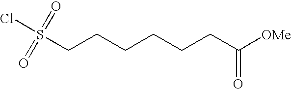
ClS(CCCCCCC([OMe])=O)(=O)=O
